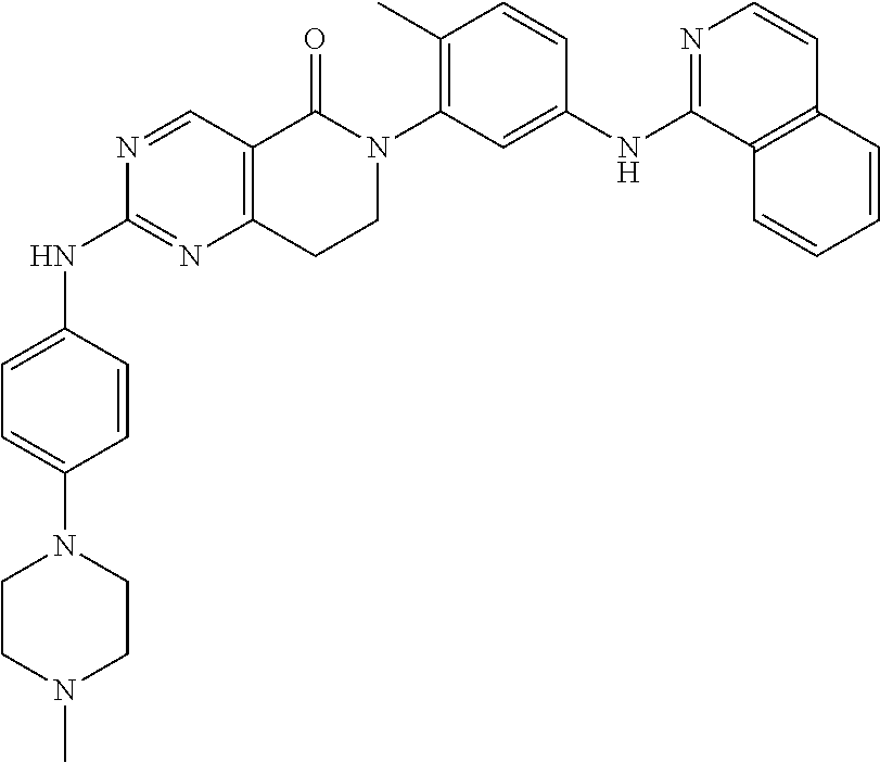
N1=CC2=C(N=C1NC1=CC=C(N3CCN(C)CC3)C=C1)CCN(C1=C(C)C=CC(NC3=NC=CC4=C3C=CC=C4)=C1)C2=O
